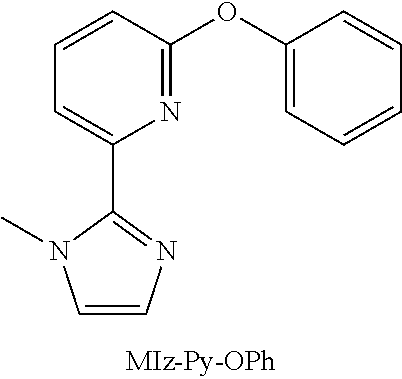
N1=C(OC2=CC=CC=C2)C=CC=C1C1=NC=CN1C
